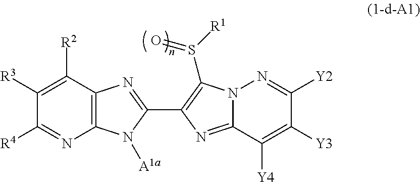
C1([R3])=C([R2])C2=C(N=C1[R4])N([A1a])C(C1=C(S([R1])=O)N3C(=N1)C([Y4])=C([Y3])C([Y2])=N3)=N2
